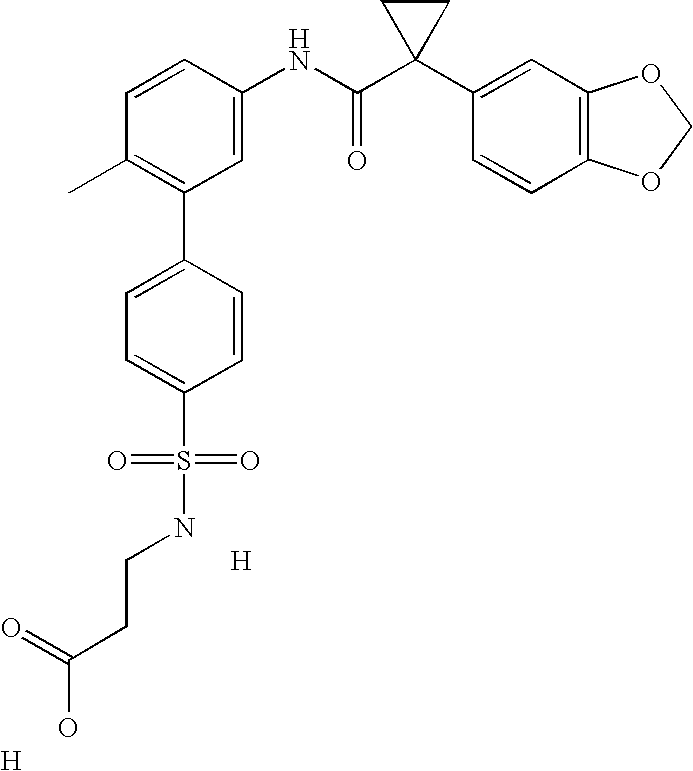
C1=CC(NC(C2(C3=CC4=C(C=C3)OCO4)CC2)=O)=CC(C2=CC=C(S(=O)(=O)NCCC(O)=O)C=C2)=C1C.[H].[H]
